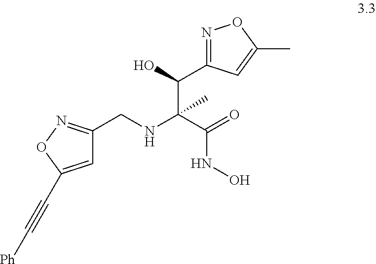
N1=C(C(C(NCC2=NOC(C#C[Ph])=C2)(C(=O)NO)C)O)C=C(C)O1
